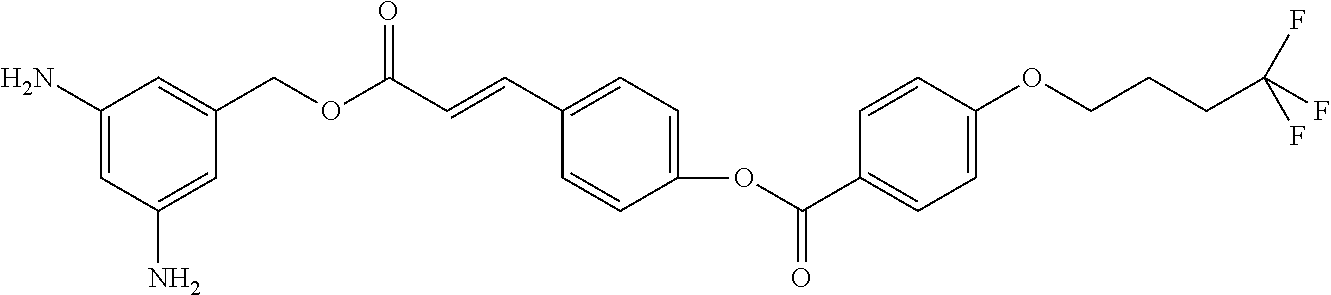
C1(N)=CC(N)=CC(COC(C=CC2=CC=C(OC(=O)C3=CC=C(OCCCC(F)(F)F)C=C3)C=C2)=O)=C1
